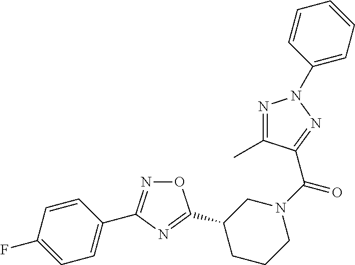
C1=C(C2=NOC(C3CN(C(=O)C4=NN(C5=CC=CC=C5)N=C4C)CCC3)=N2)C=CC(F)=C1
